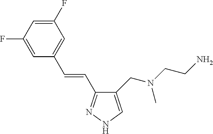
C1(CN(CCN)C)=CNN=C1C=CC1=CC(F)=CC(F)=C1
